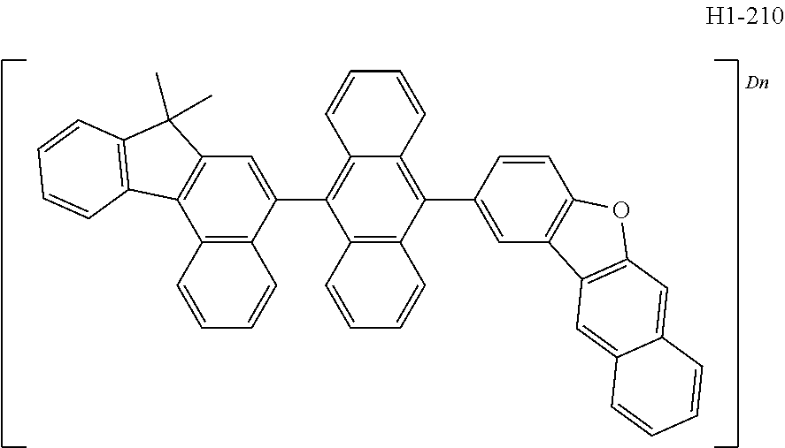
C12=C(C(C3=CC4=C(C=C3)OC3=C4C=C4C(=C3)C=CC=C4)=C3C(=C1C1=CC4=C(C5=C1C=CC=C5)C1=C(C4(C)C)C=CC=C1)C=CC=C3)C=CC=C2
